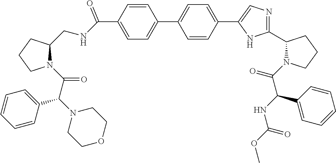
C1=CC(C(NCC2N(C(C(N3CCOCC3)C3=CC=CC=C3)=O)CCC2)=O)=CC=C1C1=CC=C(C2=CN=C(C3N(C(C(NC(OC)=O)C4=CC=CC=C4)=O)CCC3)N2)C=C1
